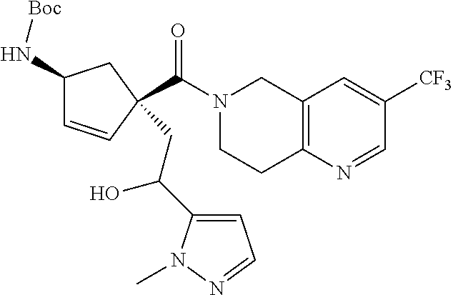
C1(N[Boc])C=CC(C(N2CCC3=C(C2)C=C([CF3])C=N3)=O)(CC(O)C2=CC=NN2C)C1
